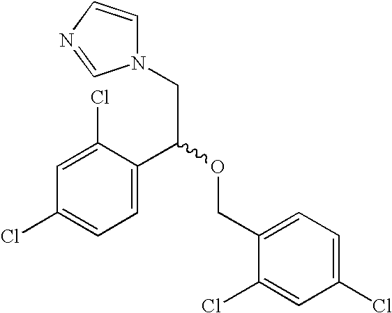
C1=C(C(OCC2=CC=C(Cl)C=C2Cl)CN2C=CN=C2)C(Cl)=CC(Cl)=C1
